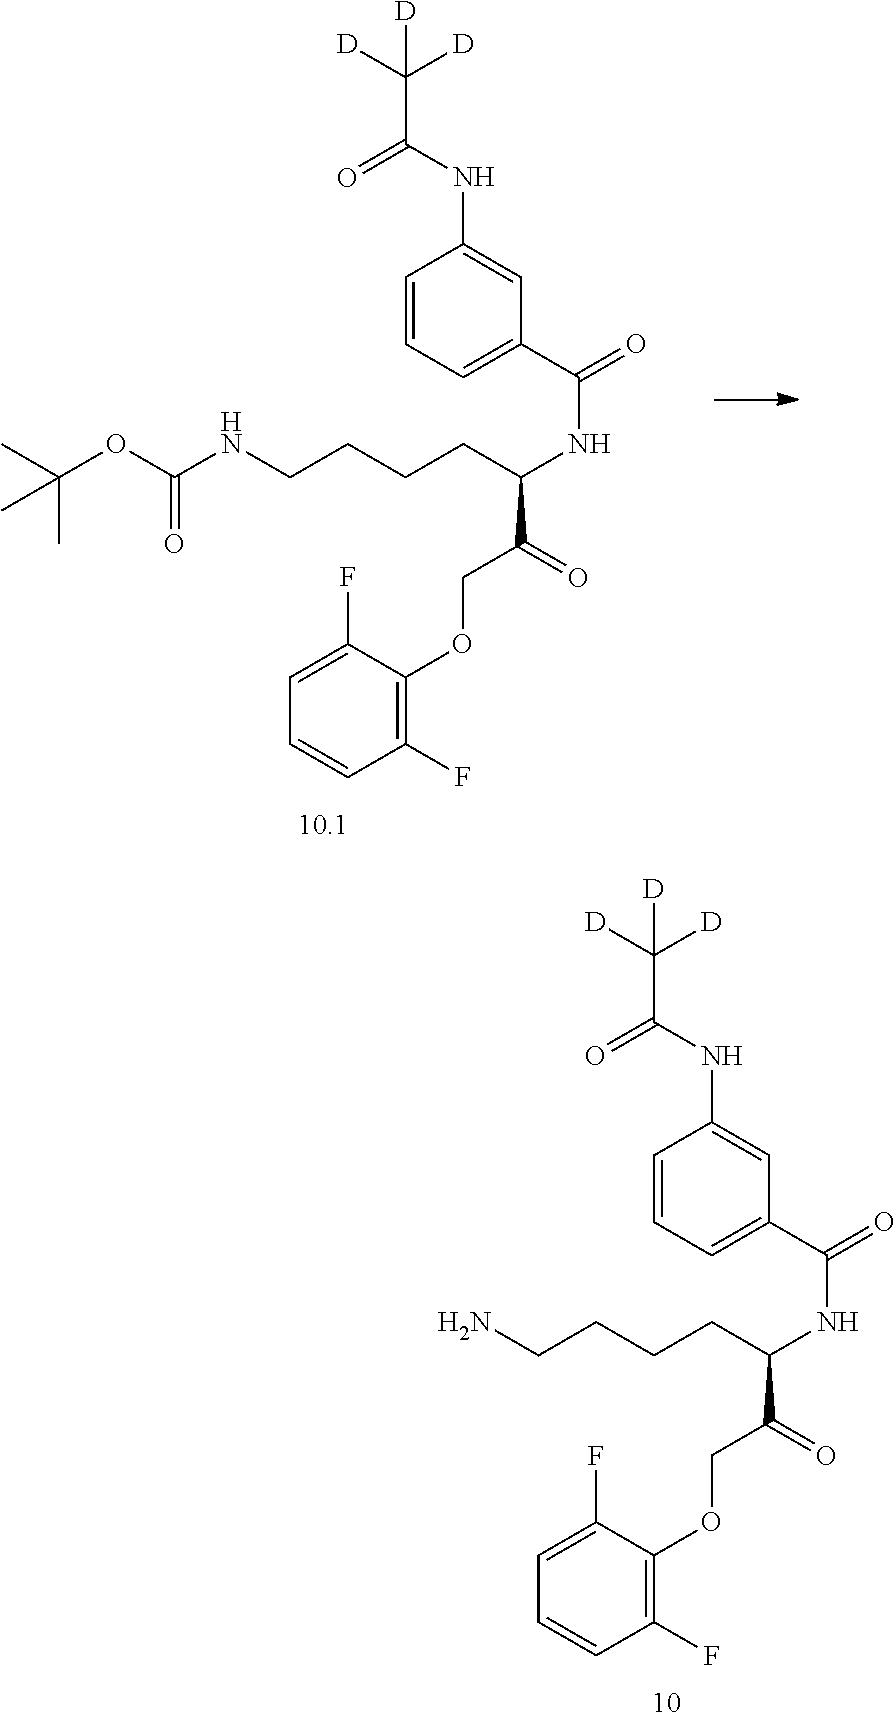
C1(NC(=O)C([D])([D])[D])=CC(C(=O)NC(CCCCNC(=O)OC(C)(C)C)C(=O)COC2=C(F)C=CC=C2F)=CC=C1.C1(NC(=O)C([D])([D])[D])=CC(C(=O)NC(CCCCN)C(=O)COC2=C(F)C=CC=C2F)=CC=C1
